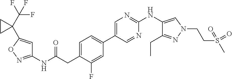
C1(NC(=O)CC2=CC=C(C3=CN=C(NC4=CN(CCS(C)(=O)=O)N=C4CC)N=C3)C=C2F)=NOC(C2(C(F)(F)F)CC2)=C1
